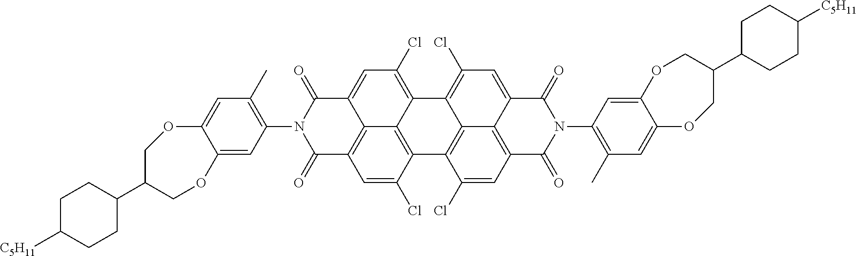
C1=C(Cl)C2=C3C4=C1C(=O)N(C1=C(C)C=C5C(=C1)OCC(C1CCC([C5H11])CC1)CO5)C(=O)C4=CC(Cl)=C3C1=C(Cl)C=C3C4=C(C=C(Cl)C2=C14)C(=O)N(C1=C(C)C=C2C(=C1)OCC(C1CCC([C5H11])CC1)CO2)C3=O
